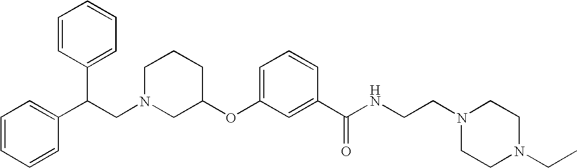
C1N(CC(C2=CC=CC=C2)C2=CC=CC=C2)CC(OC2=CC=CC(C(NCCN3CCN(CC)CC3)=O)=C2)CC1
